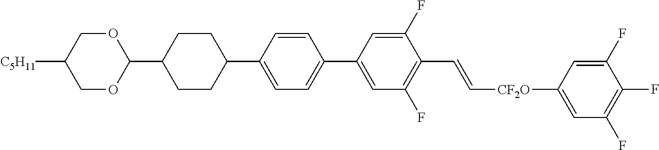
C1=CC(C2CCC(C3OCC([C5H11])CO3)CC2)=CC=C1C1=CC(F)=C(C=C[CF2O]C2=CC(F)=C(F)C(F)=C2)C(F)=C1
